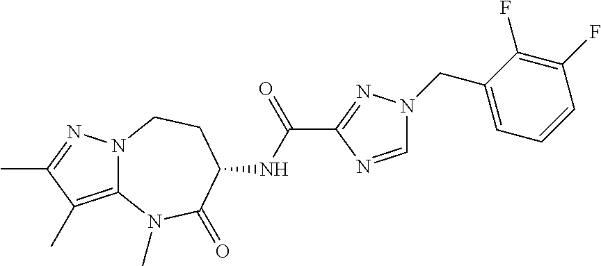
N12C(=C(C)C(C)=N1)N(C)C(=O)C(NC(C1=NN(CC3=CC=CC(F)=C3F)C=N1)=O)CC2
